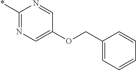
C1(*)=NC=C(OCC2=CC=CC=C2)C=N1
